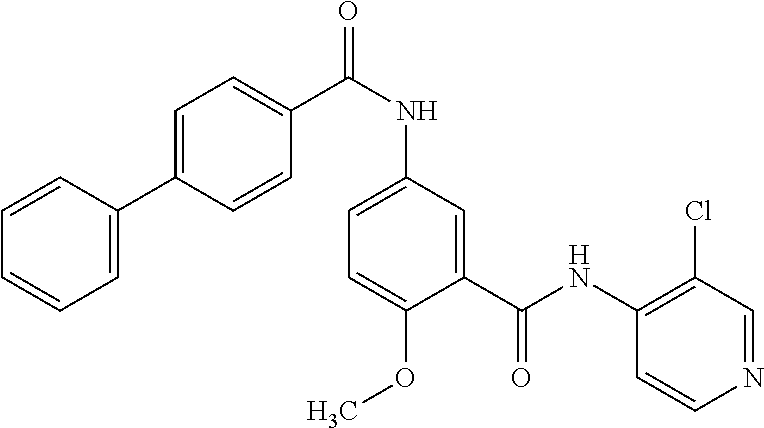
C1=C(C2=CC=C(C(NC3=CC=C(OC)C(C(NC4=C(Cl)C=NC=C4)=O)=C3)=O)C=C2)C=CC=C1
